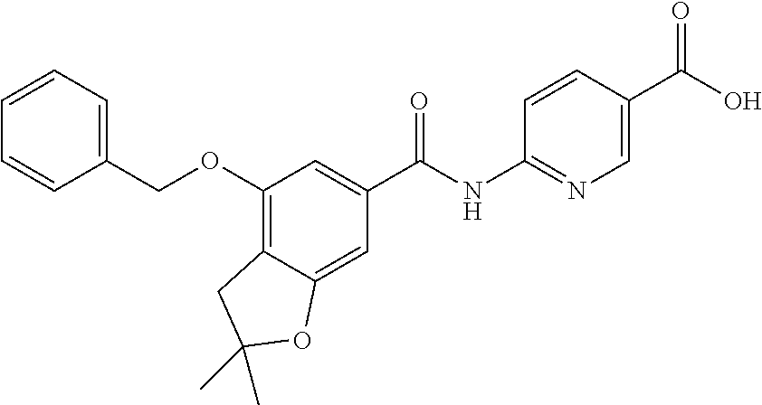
C(C1=CC=CC=C1)OC1=C2C(=CC(C(=O)NC3=NC=C(C(O)=O)C=C3)=C1)OC(C)(C)C2
